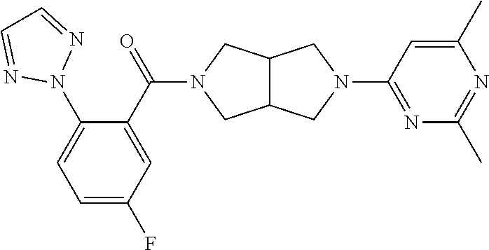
C12C(CN(C3=NC(C)=NC(C)=C3)C1)CN(C(=O)C1=CC(F)=CC=C1N1N=CC=N1)C2
